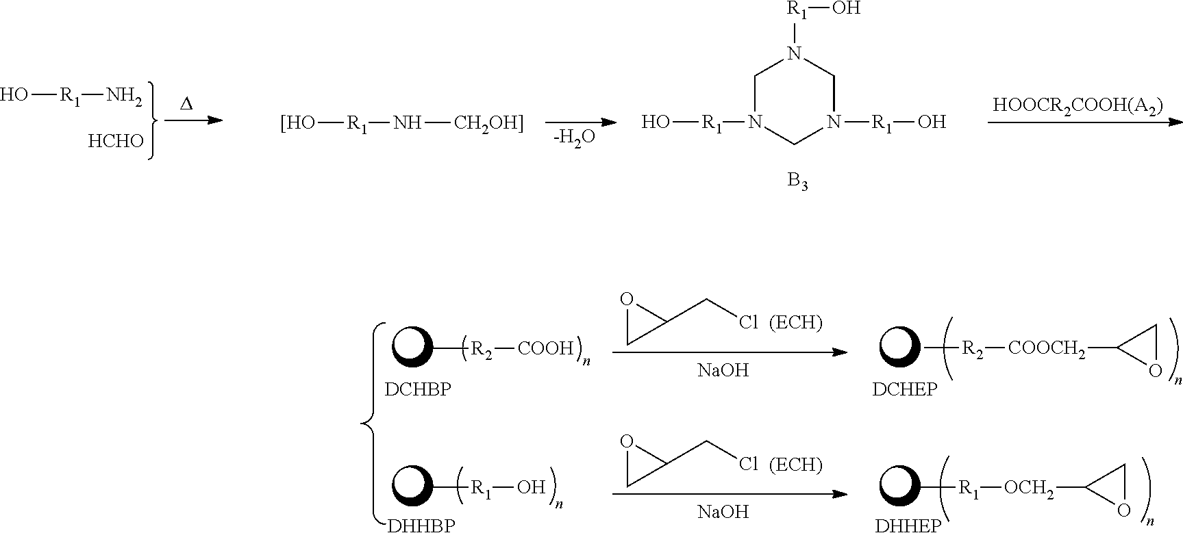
O[R1]N.[HCHO].[[HO][R1]N[CH2OH]].[-H2O].O[R1]N1CN([R1]O)CN([R1]O)C1.[HOOCR2COOH(A2)].[B3].O1CC1CCl.O1CC1CCl.C[R2][COOH].C[R1]O.[DCHBP].[DHHBP].[NaOH].[NaOH].C[R1][OCH2]C1OC1.[DCHEP].[DHHEP].C[R2][COOCH2]C1OC1
